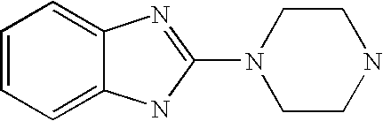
C1=CC=C2C(=C1)N=C(N1CCNCC1)N2
